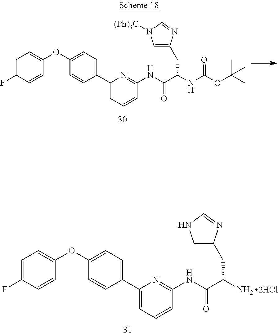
C(C(NC(OC(C)(C)C)=O)CC1=CN([(Ph)3C])C=N1)(=O)NC1=NC(C2=CC=C(OC3=CC=C(F)C=C3)C=C2)=CC=C1.C(C(N)CC1=CNC=N1)(=O)NC1=NC(C2=CC=C(OC3=CC=C(F)C=C3)C=C2)=CC=C1
